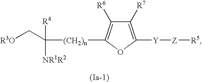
C1([R7])=C([Y][Z][R5])OC([(CH2)n]C([R4])([NR1R2])C[R3O])=C1[R6]
